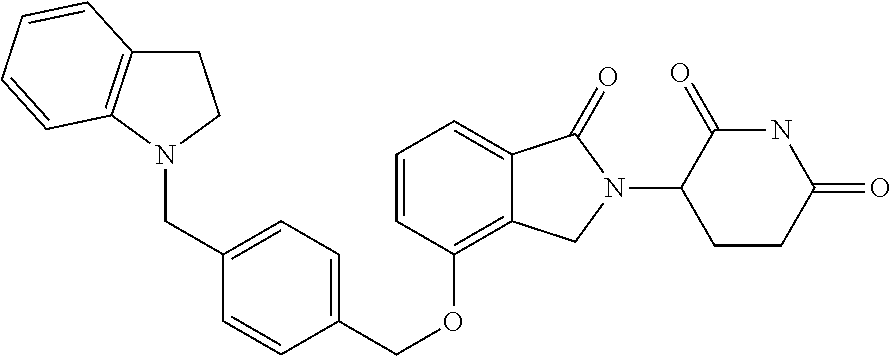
C1(CN2CCC3=C2C=CC=C3)=CC=C(COC2=C3C(=CC=C2)C(=O)N(C2CCC(=O)NC2=O)C3)C=C1
